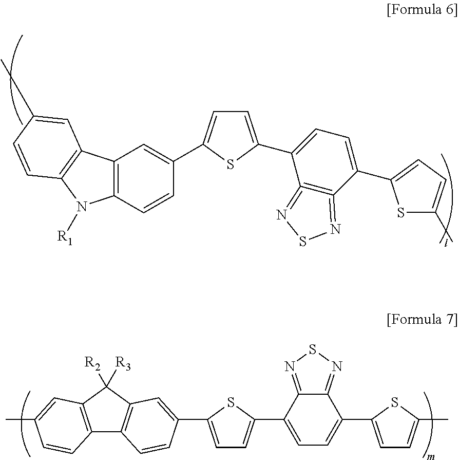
C1=C(C2=CC3=C(C=C2)N([R1])C2=C3C=C(C)C=C2)SC(C2=CC=C(C3=CC=C(C)S3)C3=C2=NSN=3)=C1.C1=C(C2=CC3=C(C4=C(C3([R2])[R3])C=C(C)C=C4)C=C2)SC(C2=CC=C(C3=CC=C(C)S3)C3=NSN=C23)=C1
